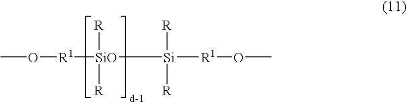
[R1]([SiO]([Si]([R])([R])[R1]OC)([R])[R])OC
